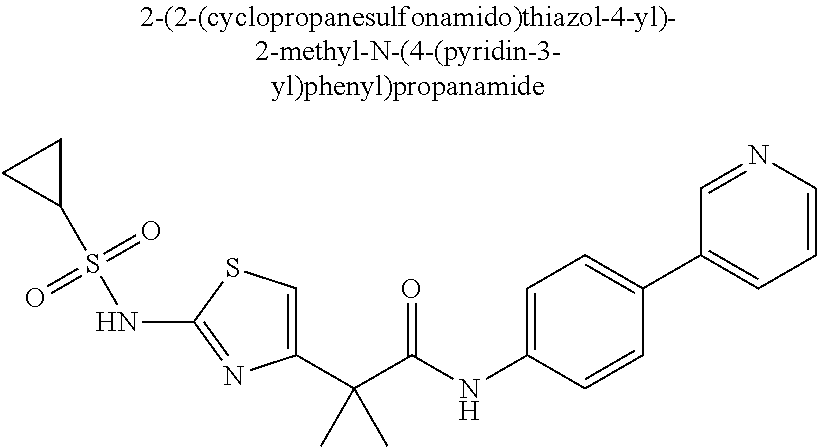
C1(C(C(NC2=CC=C(C3=CC=CN=C3)C=C2)=O)(C)C)=CSC(NS(C2CC2)(=O)=O)=N1
